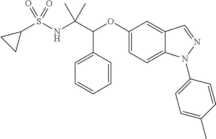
C1=CC=CC(C(C(NS(=O)(=O)C2CC2)(C)C)OC2=CC=C3C(=C2)C=NN3C2=CC=C(C)C=C2)=C1
